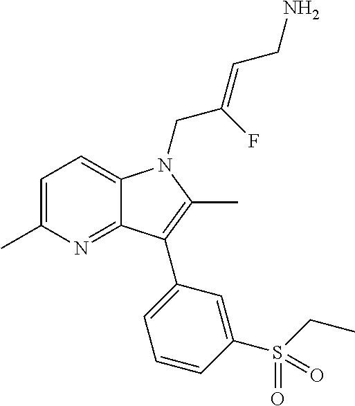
C1=C(C)N=C2C(=C1)N(CC(=CCN)F)C(C)=C2C1=CC=CC(S(=O)(=O)CC)=C1
